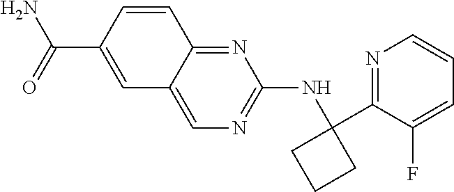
N(C1=NC=C2C(=N1)C=CC(C(N)=O)=C2)C1(C2=NC=CC=C2F)CCC1
